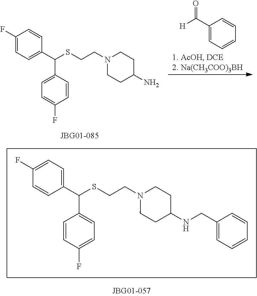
N1(CCSC(C2=CC=C(F)C=C2)C2=CC=C(F)C=C2)CCC(NCC2=CC=CC=C2)CC1.C1(C([H])=O)=CC=CC=C1.C(CSC(C1=CC=C(F)C=C1)C1=CC=C(F)C=C1)N1CCC(N)CC1
